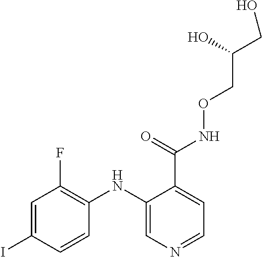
C1=C(I)C=CC(NC2=CN=CC=C2C(NOCC(CO)O)=O)=C1F
